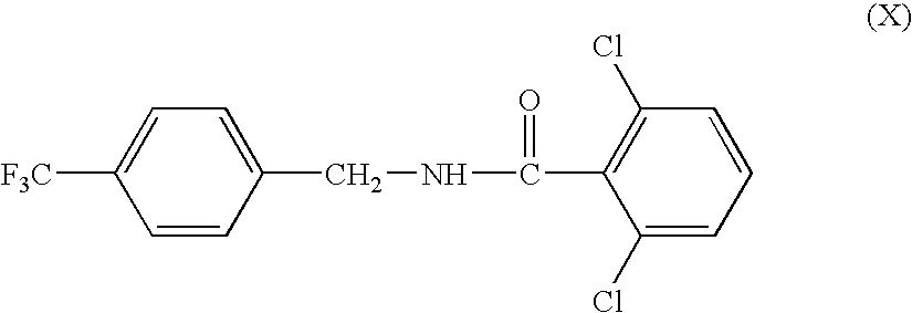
C1=CC(CNC(C2=C(Cl)C=CC=C2Cl)=O)=CC=C1[F3C]
